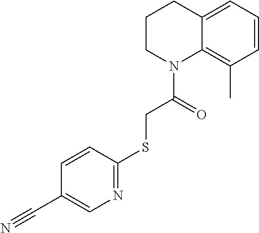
C1=CC(C)=C2C(=C1)CCCN2C(CSC1=NC=C(C#N)C=C1)=O
